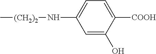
C1=C(O)C([COOH])=CC=C1N[(CH2)2]C
